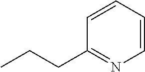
C1=CC=CC(CCC)=N1
